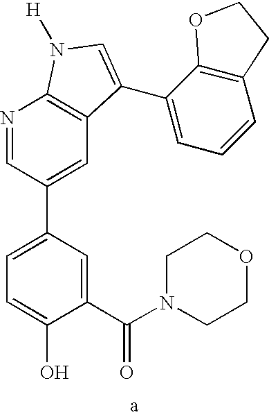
C1(C(=O)N2CCOCC2)=CC(C2=CC3=C(N=C2)N([H])C=C3C2=CC=CC3=C2OCC3)=CC=C1O
